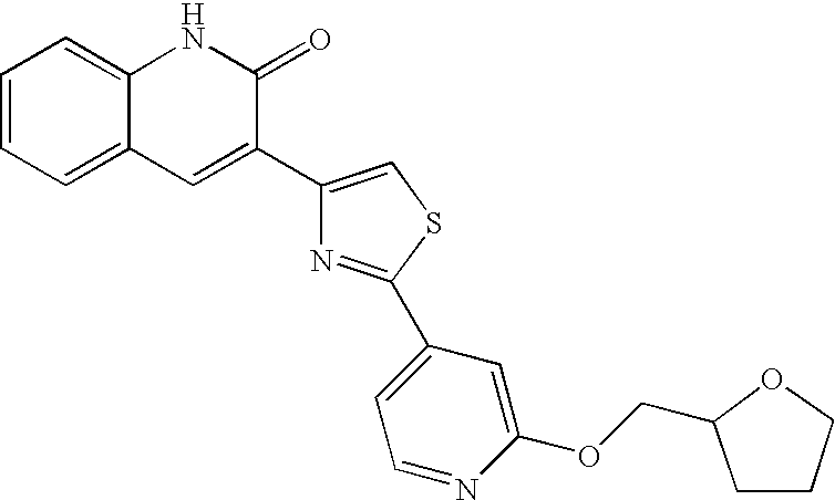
C1=CC=C2C(=C1)NC(=O)C(C1=CSC(C3=CC=NC(OCC4CCCO4)=C3)=N1)=C2
